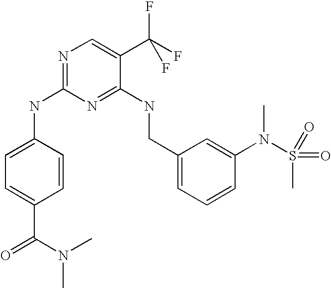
C1(CNC2=NC(NC3=CC=C(C(N(C)C)=O)C=C3)=NC=C2C(F)(F)F)=CC=CC(N(S(=O)(C)=O)C)=C1
